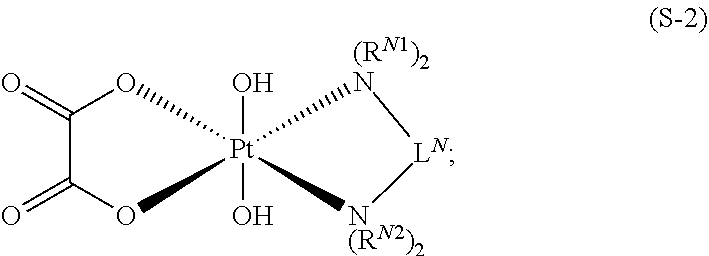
C1(=O)C(=O)O[Pt]2(O)(O)(O1)[(RN1)2N][LN][N(RN2)2]2
